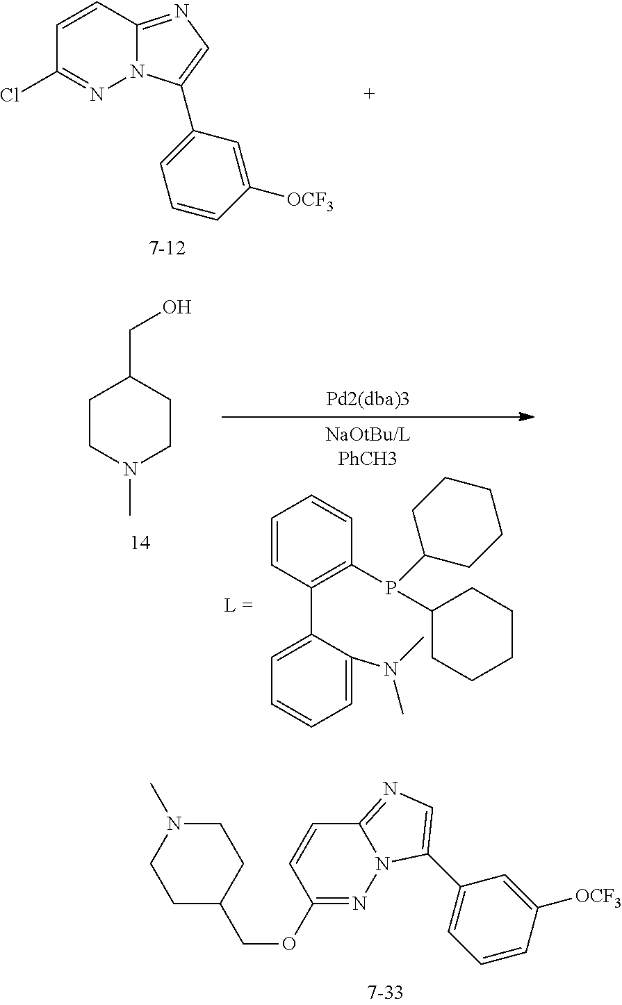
C1=CC2=NC=C(C3=CC=CC([OCF3])=C3)N2N=C1Cl.C1=CC(C2=CC=CC=C2N(C)C)=C(P(C2CCCCC2)C2CCCCC2)C=C1.C1CC(CO)CCN1C.C1(OCC2CCN(C)CC2)=NN2C(=NC=C2C2=CC=CC([OCF3])=C2)C=C1
